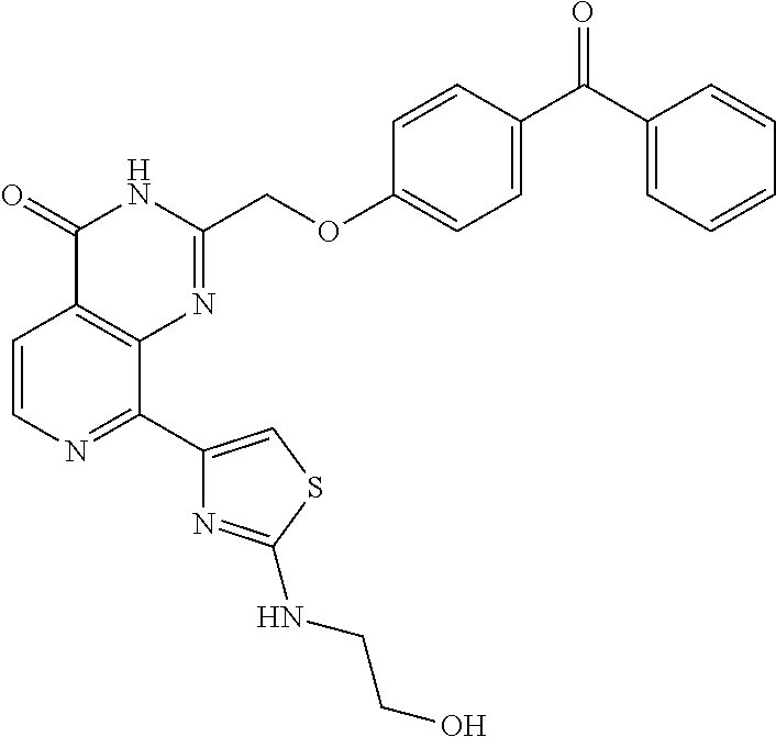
C1=CN=C(C2=CSC(NCCO)=N2)C2=C1C(=O)NC(COC1=CC=C(C(C3=CC=CC=C3)=O)C=C1)=N2
